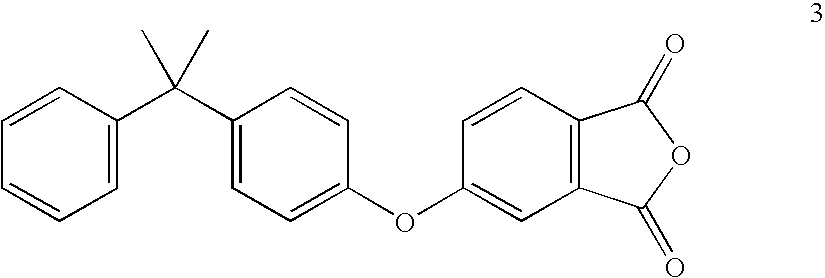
C1=CC(C(C2=CC=C(OC3=CC4=C(C=C3)C(=O)OC4=O)C=C2)(C)C)=CC=C1
